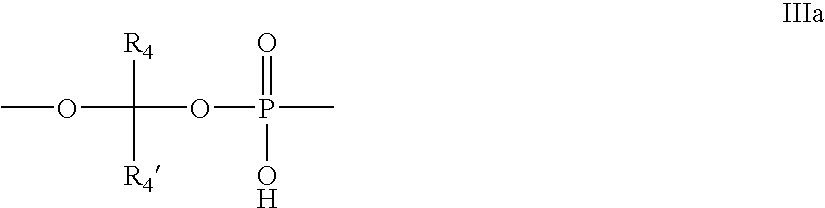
COC(OP(C)(=O)O)([R4])[R4]
